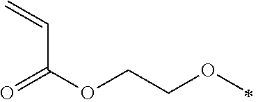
O=C(OCCOC)C=C
